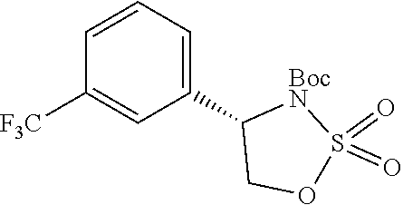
S1(=O)(=O)OCC(C2=CC=CC([F3C])=C2)[BocN]1
